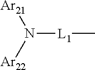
[L1](C)N([Ar21])[Ar22]
